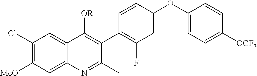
C1(Cl)=C([MeO])C=C2C(=C1)C([OR])=C(C1=C(F)C=C(OC3=CC=C([OCF3])C=C3)C=C1)C(C)=N2
